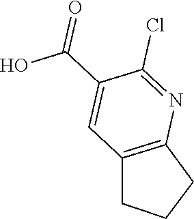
OC(C1=CC2=C(N=C1Cl)CCC2)=O
